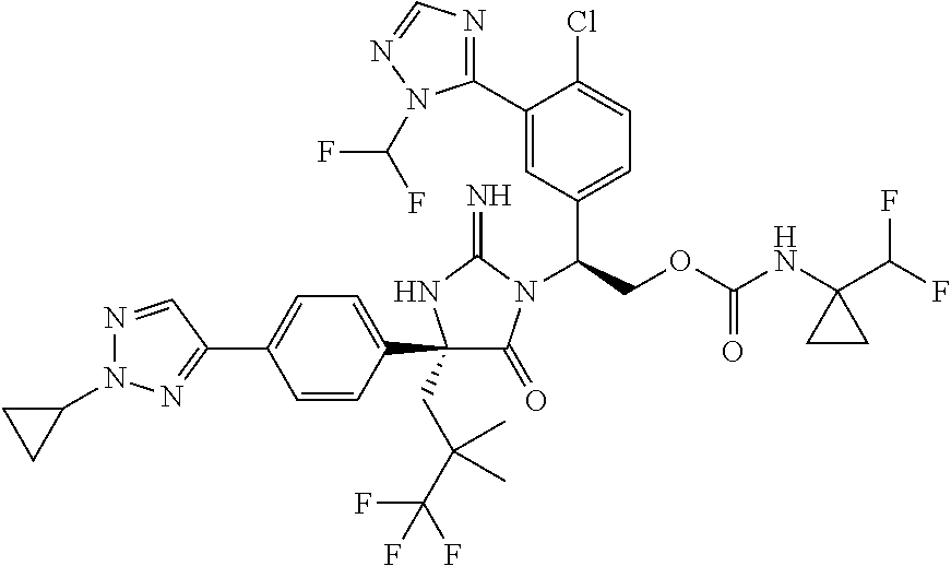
N1=CC(C2=CC=C(C3(CC(C(F)(F)F)(C)C)C(=O)N(C(COC(NC4(C(F)F)CC4)=O)C4=CC=C(Cl)C(C5=NC=NN5C(F)F)=C4)C(=N)N3)C=C2)=NN1C1CC1
